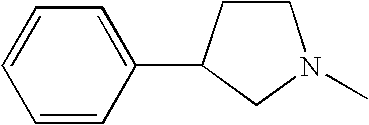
C1(C2CCN(C)C2)=CC=CC=C1
